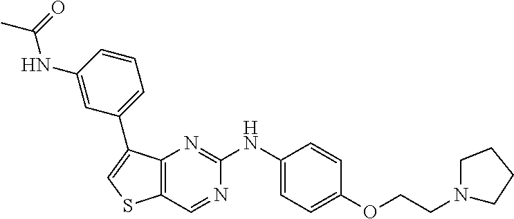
C1=CC(OCCN2CCCC2)=CC=C1NC1=NC2=C(C=N1)SC=C2C1=CC=CC(NC(C)=O)=C1
